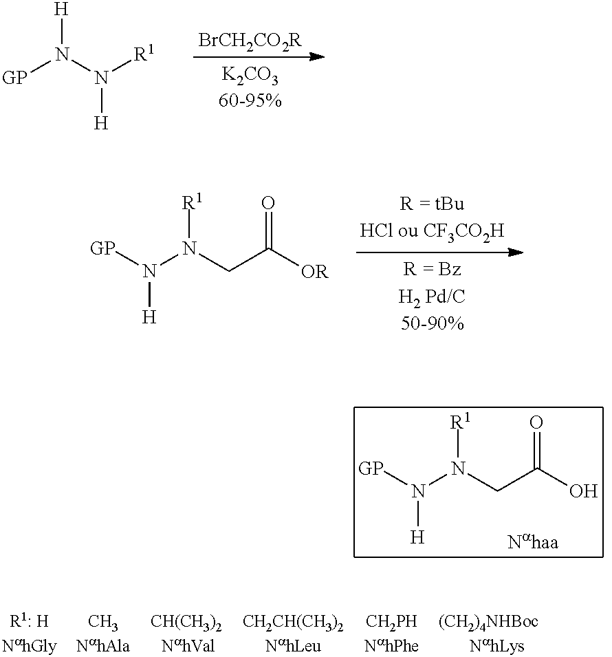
[GP]N(N(CC([OR])=O)[R1])[H].[GP]N(N(CC(O)=O)[R1])[H].[CH3NahAla].[CH(CH3)2 NahVal].[CH2CH(CH3)2NahLeu].[CH2PHNahPhe].[GP]N(N([R1])[H])[H].[BrCH2CO2R]
